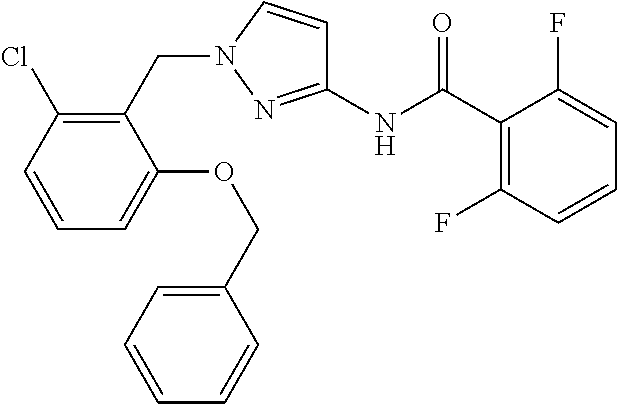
C1(NC(=O)C2=C(F)C=CC=C2F)=NN(CC2=C(Cl)C=CC=C2OCC2=CC=CC=C2)C=C1
